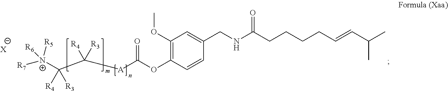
O(C(=O)[A]C(C([N+]([R7])([R5])[R6])([R4])[R3])([R4])[R3])C1=C(OC)C=C(CNC(CCCCC=CC(C)C)=O)C=C1.[X]
